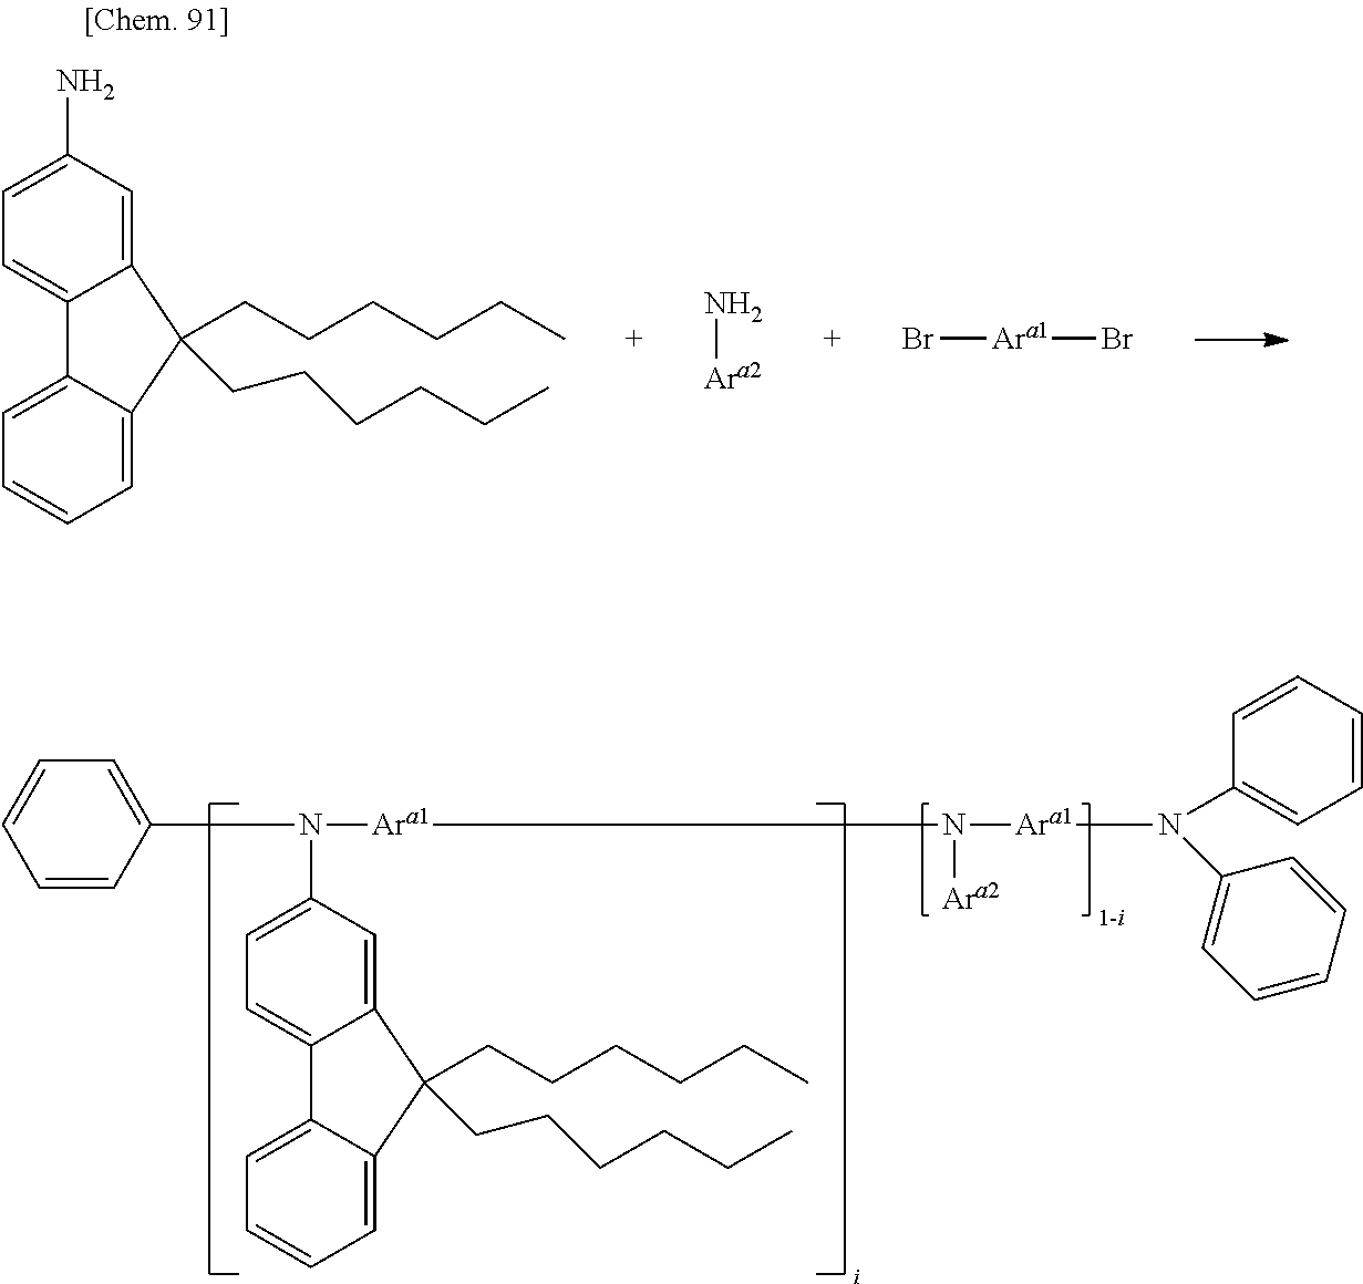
C1=CC(N(C2=CC=C3C(=C2)C(CCCCCC)(CCCCCC)C2=CC=CC=C32)[Ara1]N([Ara1]N(C2=CC=CC=C2)C2=CC=CC=C2)[Ara2])=CC=C1.[1-i].C12=CC(N)=CC=C1C1=CC=CC=C1C2(CCCCCC)CCCCCC.N[Ara2].Br[Ara1]Br
